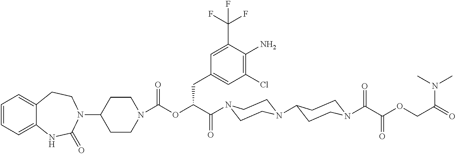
C1=CC=C2C(=C1)CCN(C1CCN(C(OC(C(=O)N3CCN(C4CCN(C(=O)C(OCC(N(C)C)=O)=O)CC4)CC3)CC3=CC(Cl)=C(N)C(C(F)(F)F)=C3)=O)CC1)C(=O)N2
